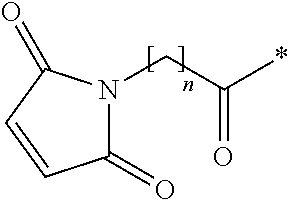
C1(=O)N(CC(*)=O)C(=O)C=C1
